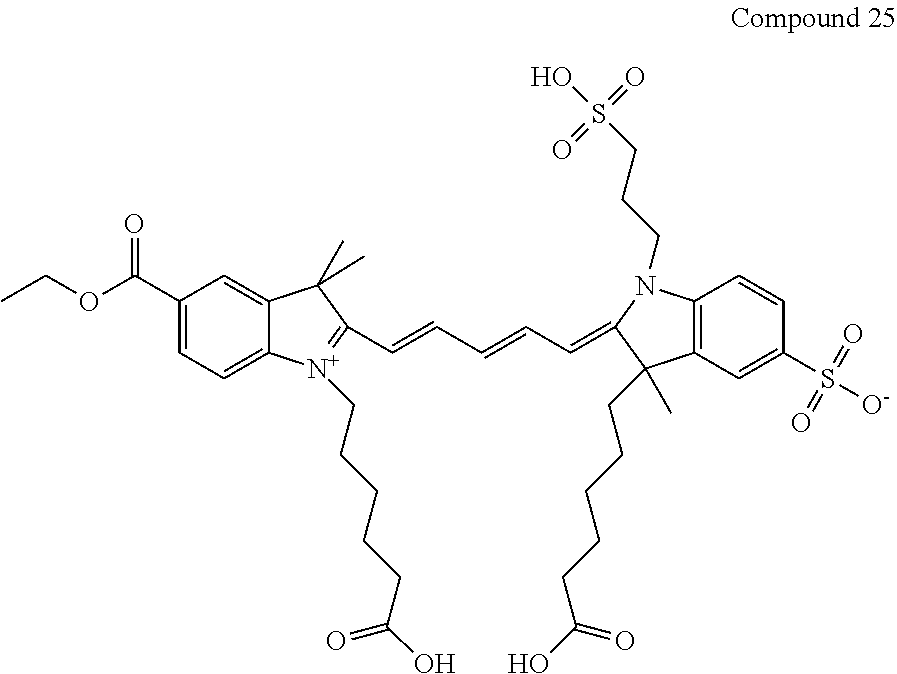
C1(C(OCC)=O)=CC=C2C(=C1)C(C)(C)C(C=CC=CC=C1C(C)(CCCCCC(=O)O)C3=C(C=CC(S([O-])(=O)=O)=C3)N1CCCS(O)(=O)=O)=[N+]2CCCCCC(=O)O
